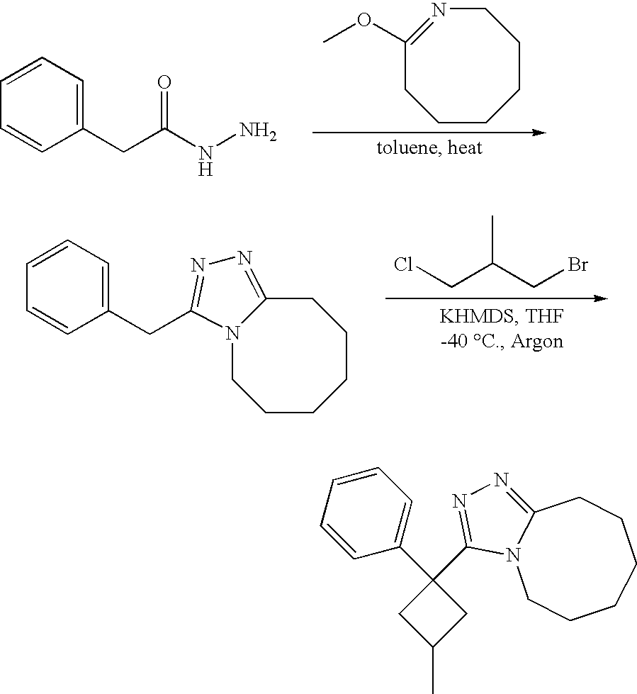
C1N=C(OC)CCCCC1.C1(CC(NN)=O)=CC=CC=C1.C1(CC2=NN=C3CCCCCCN32)=CC=CC=C1.ClCC(CBr)C.C1=CC=CC(C2(C3=NN=C4N3CCCCCC4)CC(C)C2)=C1
